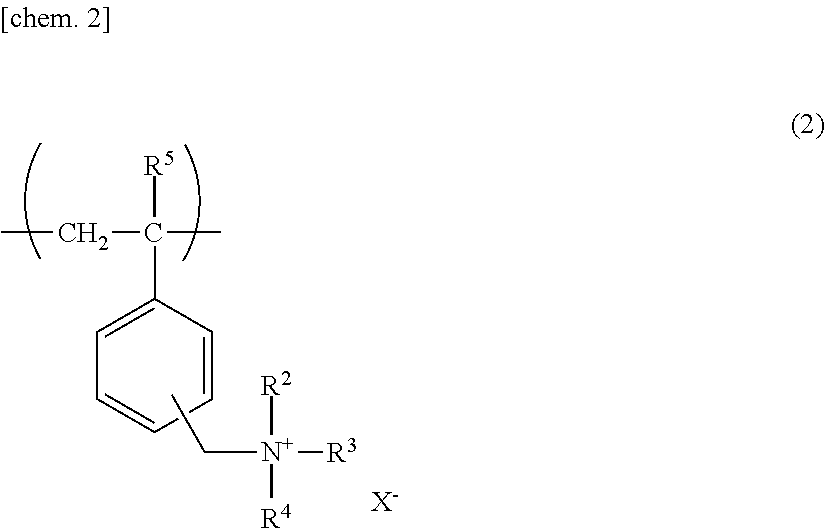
[X-].CCC([R5])(C)C1=CC=CC=C1.[R2][N+]([R4])([R3])CC
